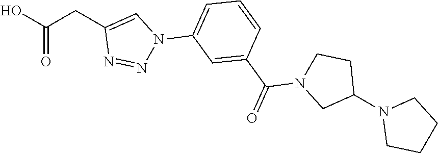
OC(CC1=CN(C2=CC=CC(C(N3CC(N4CCCC4)CC3)=O)=C2)N=N1)=O
